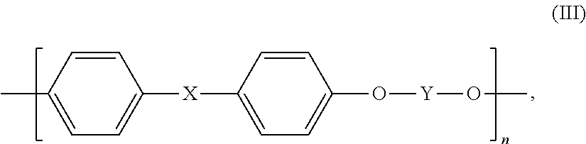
CC1=CC=C([X]C2=CC=C(O[Y]OC)C=C2)C=C1
